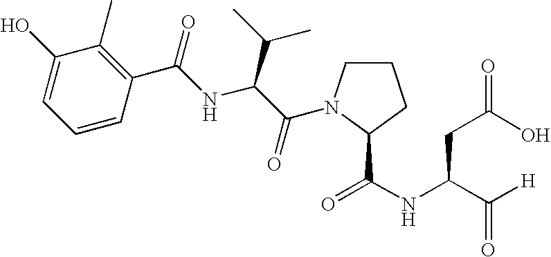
C1(O)=CC=CC(C(NC(C(=O)N2CCCC2C(NC(C([H])=O)CC(O)=O)=O)C(C)C)=O)=C1C
